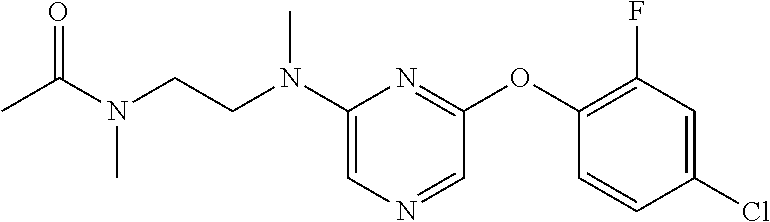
C1(N(CCN(C(C)=O)C)C)=CN=CC(OC2=C(F)C=C(Cl)C=C2)=N1
